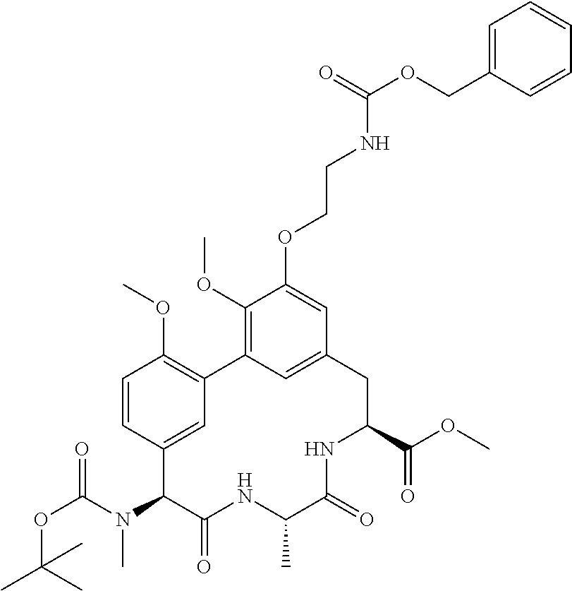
O(C(N(C1C(=O)NC(C)C(=O)NC(C(OC)=O)CC2=CC(=C(OC)C(OCCNC(=O)OCC3=CC=CC=C3)=C2)C2=C(OC)C=CC1=C2)C)=O)C(C)(C)C
